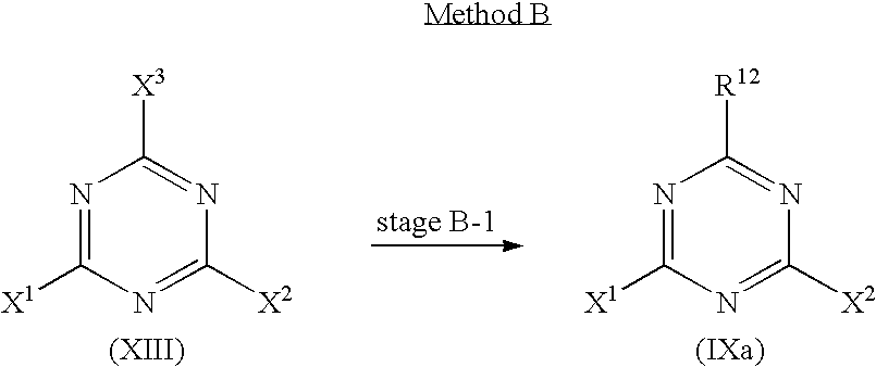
N1=C([X1])N=C([X2])N=C1[R12].N1=C([X1])N=C([X2])N=C1[X3]
